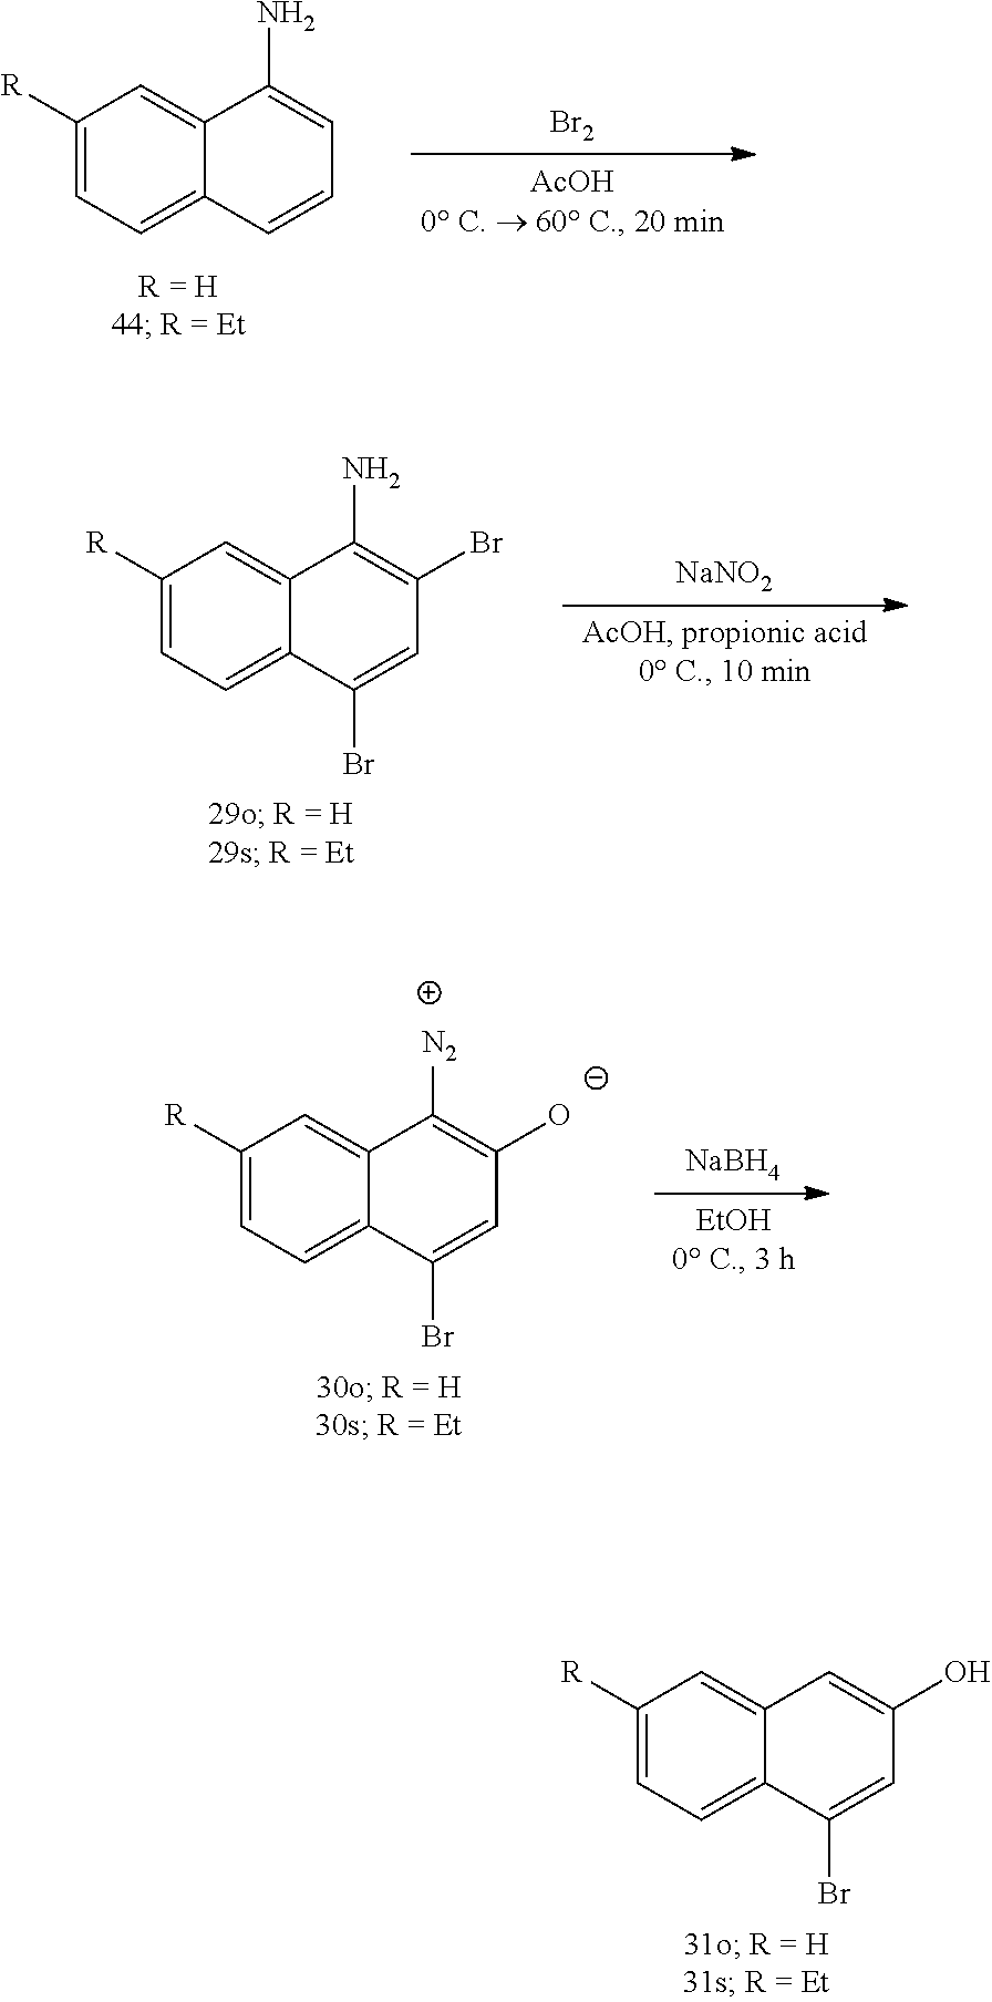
C1([R])=CC=C2C(=C1)C(N)=CC=C2.[Br2].C1([R])=CC=C2C(=C1)C(N)=C(Br)C=C2Br.[NaNO2].C1([R])=CC=C2C(=C1)C([N2])=C([O-])C=C2Br.[NaBH4].C1([R])=CC=C2C(=C1)C=C(O)C=C2Br
